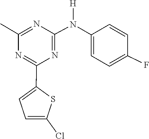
C1(Cl)=CC=C(C2=NC(C)=NC(N(C3=CC=C(F)C=C3)[H])=N2)S1
